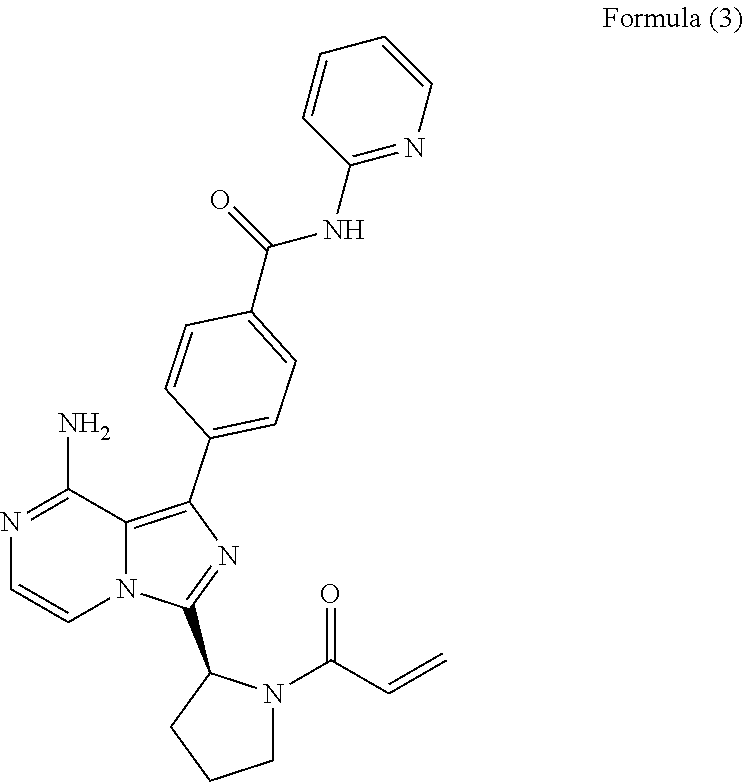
N1=C(N)C2=C(C3=CC=C(C(=O)NC4=NC=CC=C4)C=C3)N=C(C3CCCN3C(=O)C=C)N2C=C1
